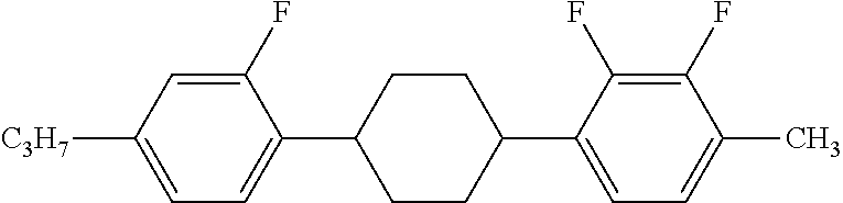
C1(F)=CC([C3H7])=CC=C1C1CCC(C2=CC=C(C)C(F)=C2F)CC1
